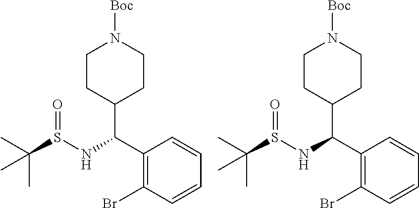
C1CC(C(C2=C(Br)C=CC=C2)NS(C(C)(C)C)=O)CCN1[Boc].C1CC(C(C2=C(Br)C=CC=C2)NS(C(C)(C)C)=O)CCN1[Boc]
